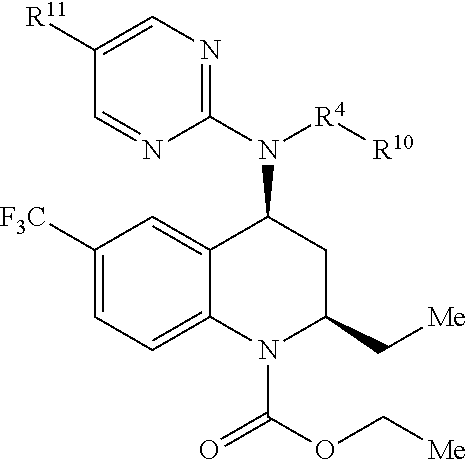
[F3C]C1=CC=C2C(=C1)C(N([R4][R10])C1=NC=C([R11])C=N1)CC(C[Me])N2C(=O)OC[Me]
